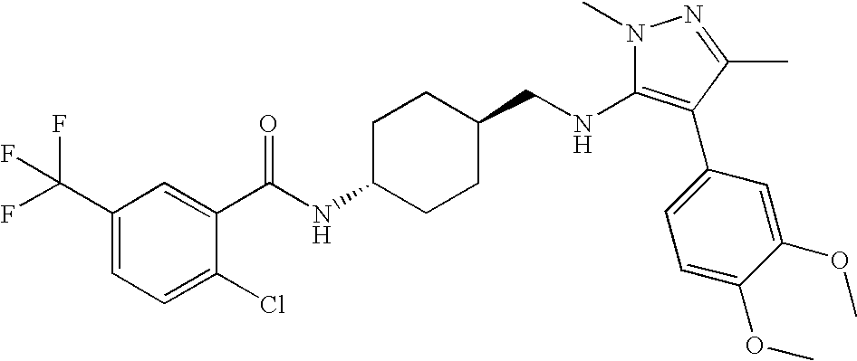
N1(C)C(NCC2CCC(NC(=O)C3=CC(C(F)(F)F)=CC=C3Cl)CC2)=C(C2=CC=C(OC)C(OC)=C2)C(C)=N1
